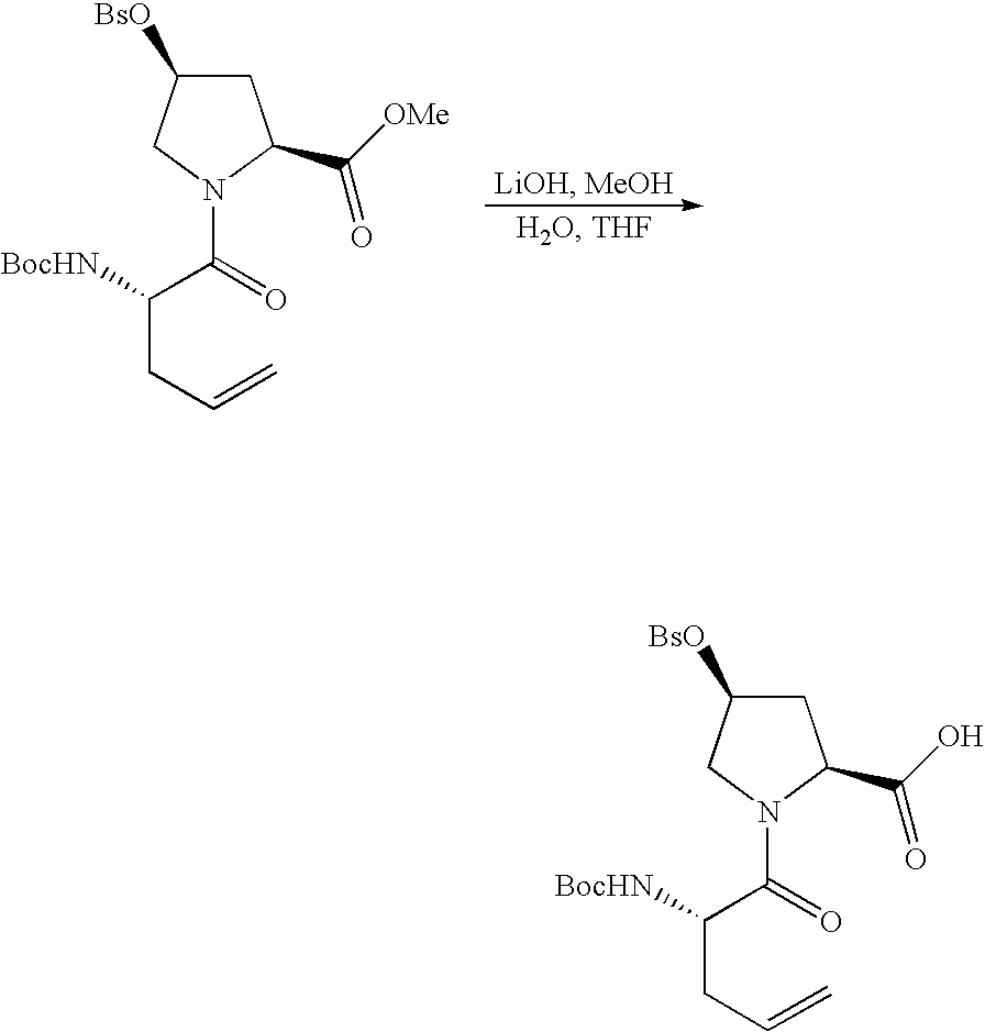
C1C([BsO])CN(C(=O)C(CC=C)[BocHN])C1C([OMe])=O.C1C([BsO])CN(C(=O)C(CC=C)[BocHN])C1C(O)=O
